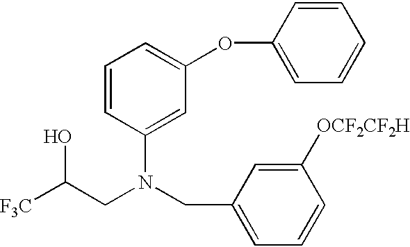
C(CN(CC1=CC=CC([OCF2CF2H])=C1)C1=CC(OC2=CC=CC=C2)=CC=C1)([F3C])O
